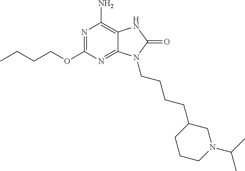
N1=C(OCCCC)N=C2C(=C1N)NC(=O)N2CCCCC1CCCN(C(C)C)C1
